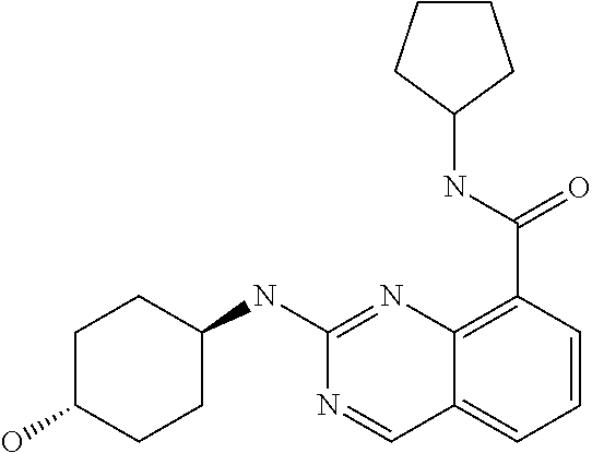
N1=CC2=CC=CC(C(NC3CCCC3)=O)=C2N=C1NC1CCC(O)CC1
